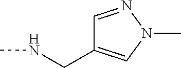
N(CC1=CN(C)N=C1)C
